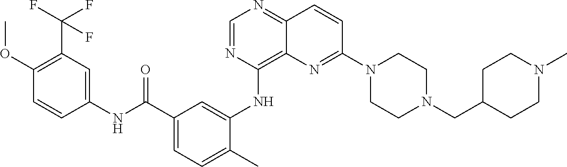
C1=NC(NC2=CC(C(NC3=CC(C(F)(F)F)=C(OC)C=C3)=O)=CC=C2C)=C2C(=N1)C=CC(N1CCN(CC3CCN(C)CC3)CC1)=N2
